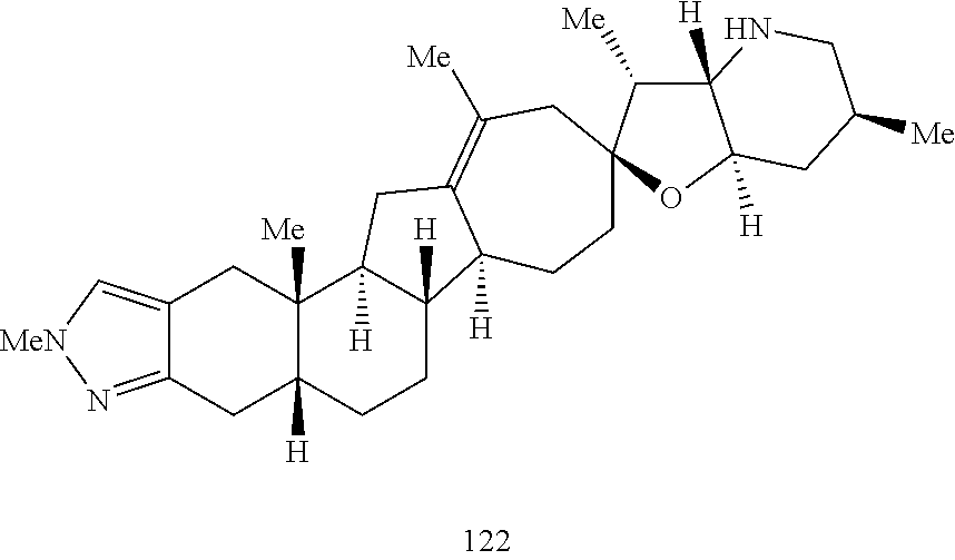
C12=N[MeN]C=C1CC1([Me])C([H])(C2)CCC2([H])C1([H])CC1=C([Me])CC3(CCC21[H])C([Me])C1([H])C([H])(O3)CC([Me])CN1
